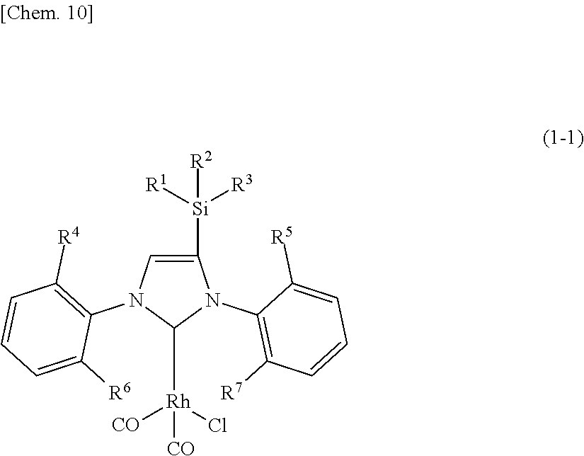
C1([Si]([R1])([R3])[R2])=CN(C2=C([R4])C=CC=C2[R6])C([Rh]([CO])(Cl)[CO])N1C1=C([R7])C=CC=C1[R5]
